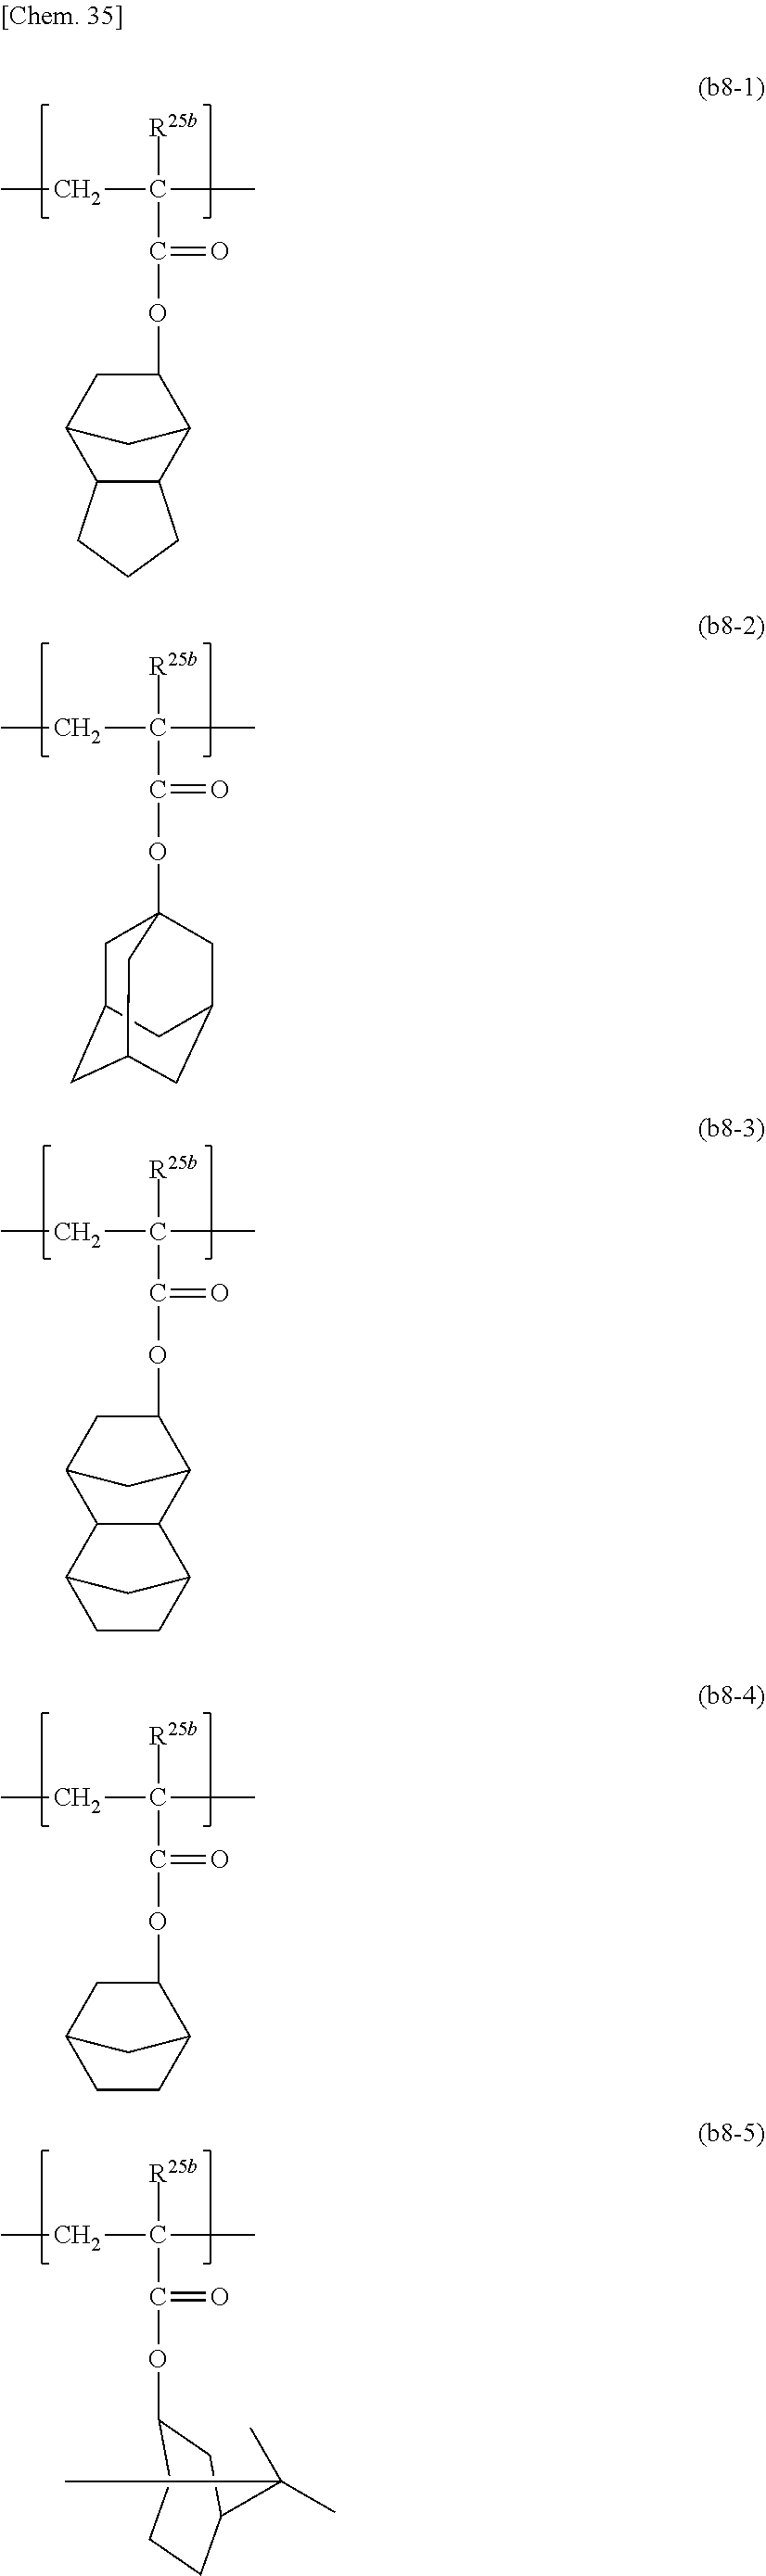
CCC([R25b])(C(=O)OC1CC2C3C(C1C2)CCC3)C.CCC([R25b])(C(=O)OC12CC3CC(CC(C1)C3)C2)C.C(=O)(OC1CC2CC1C1C2C2CCC1C2)C(CC)([R25b])C.CCC([R25b])(C(=O)OC1CC2CCC1C2)C.CCC([R25b])(C(=O)OC1CCCC(C(C)(C)C)C1)C
